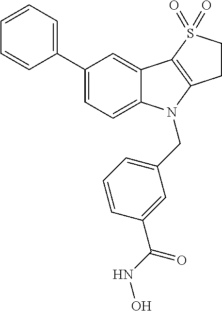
C1(C2=CC=CC=C2)=CC=C2C(=C1)C1=C(N2CC2=CC=CC(C(NO)=O)=C2)CCS1(=O)=O
